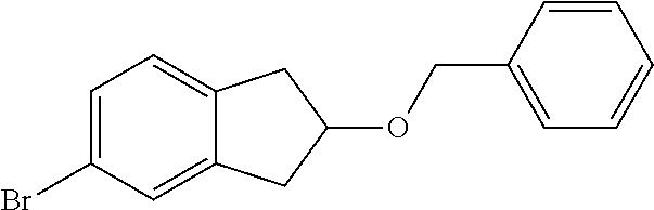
C1=C(Br)C=C2C(=C1)CC(OCC1=CC=CC=C1)C2
